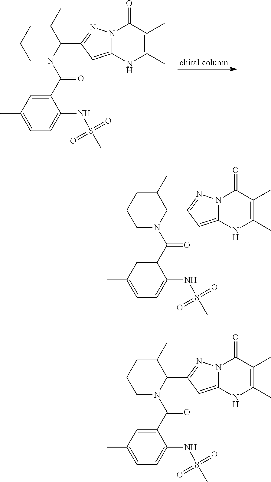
C1CC(C)C(C2=NN3C(=C2)NC(C)=C(C)C3=O)N(C(C2=CC(C)=CC=C2NS(C)(=O)=O)=O)C1.C1CC(C)C(C2=NN3C(=C2)NC(C)=C(C)C3=O)N(C(C2=CC(C)=CC=C2NS(C)(=O)=O)=O)C1.C1CC(C)C(C2=NN3C(=C2)NC(C)=C(C)C3=O)N(C(C2=CC(C)=CC=C2NS(C)(=O)=O)=O)C1
